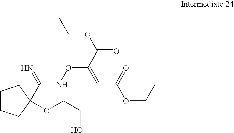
C1CCC(C(NOC(C(=O)OCC)=CC(OCC)=O)=N)(OCCO)C1
